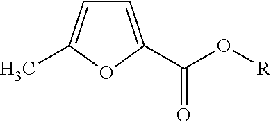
C1=C(C(=O)O[R])OC(C)=C1
